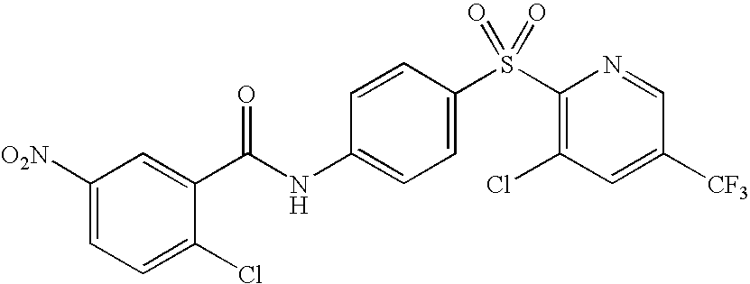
C1([O2N])=CC=C(Cl)C(C(NC2=CC=C(S(C3=C(Cl)C=C([CF3])C=N3)(=O)=O)C=C2)=O)=C1
